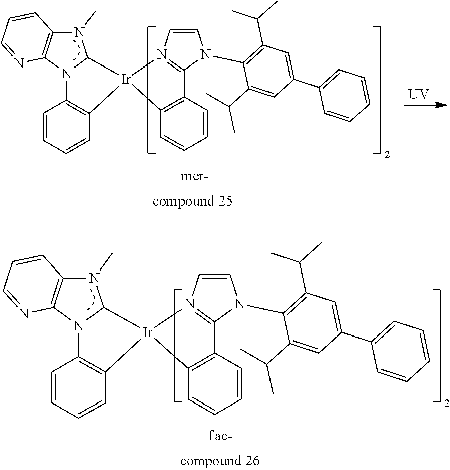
[UV].C1=C(C2=CC(C(C)C)=C(N3C=CN4=C3C3=C(C=CC=C3)[Ir]43C4N(C)C5=C(N4C4=C3C=CC=C4)N=CC=C5)C(C(C)C)=C2)C=CC=C1.C1=C(C2=CC(C(C)C)=C(N3C=CN4=C3C3=C(C=CC=C3)[Ir]43C4N(C)C5=C(N4C4=C3C=CC=C4)N=CC=C5)C(C(C)C)=C2)C=CC=C1
